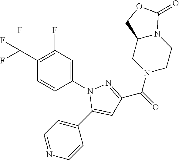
C1(C(F)(F)F)=C(F)C=C(N2C(C3=CC=NC=C3)=CC(C(=O)N3CCN4C(C3)COC4=O)=N2)C=C1
